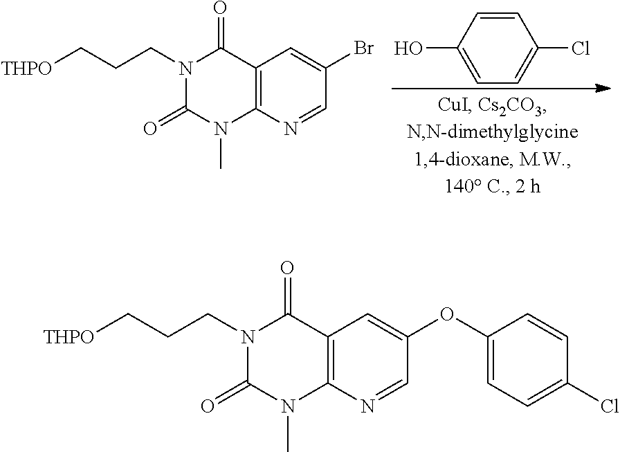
C1=C(O)C=CC(Cl)=C1.N1(CCC[THPO])C(=O)N(C)C2=C(C1=O)C=C(Br)C=N2.N1(CCC[THPO])C(=O)N(C)C2=C(C1=O)C=C(OC1=CC=C(Cl)C=C1)C=N2
